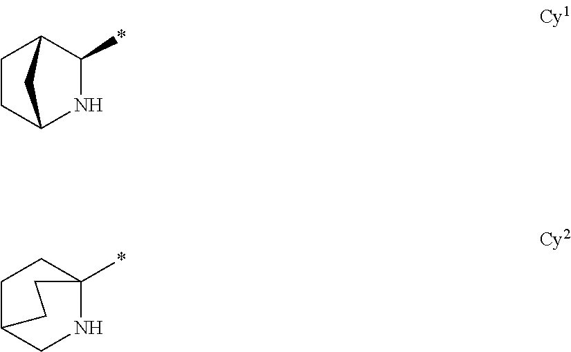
C1CC2CNC1(*)CC2.C1(*)C2CCC(N1)C2
